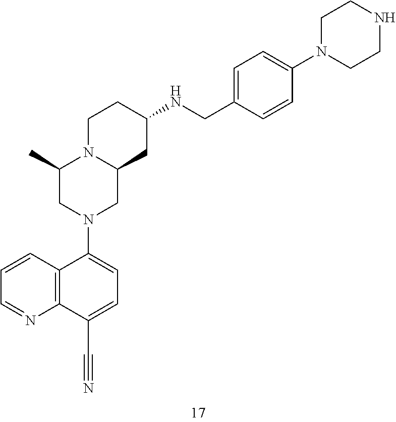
C12CN(C3=CC=C(C#N)C4=C3C=CC=N4)CC(C)N1CCC(NCC1=CC=C(N3CCNCC3)C=C1)C2
